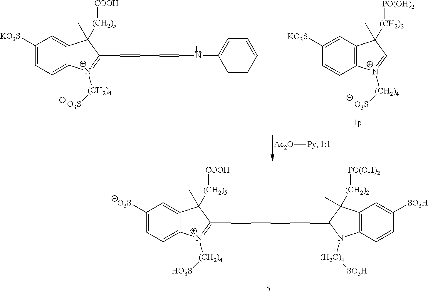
[Ac2O][Py].[1:1].C1([KO3S])=CC=C2C(=C1)C(C)([(CH2)5][COOH])C(C=CC=CNC1=CC=CC=C1)=[N+]2[(CH2)4][O3S].C1([KO3S])=CC2=C(C=C1)[N+]([(CH2)4][O3S])=C(C)C2(C)[(CH2)2][PO(OH)2].C1([O3S])=CC=C2C(=C1)C(C)([(CH2)5][COOH])C(C=CC=CC=C1C([(CH2)2][PO(OH)2])(C)C3=C(C=CC([SO3H])=C3)N1[(H2C)4][SO3H])=[N+]2[(CH2)4][HO3S]
